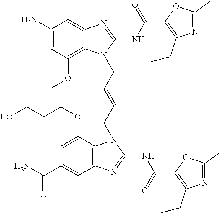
NC1=CC(OC)=C2C(=C1)N=C(NC(=O)C1=C(CC)N=C(C)O1)N2CC=CCN1C2=C(C=C(C(N)=O)C=C2OCCCO)N=C1NC(=O)C1=C(CC)N=C(C)O1
